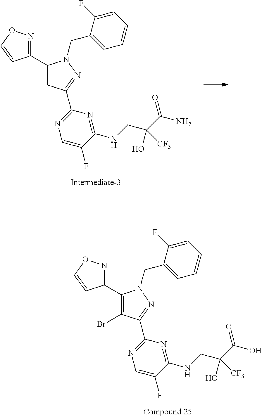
C1(C2=CC(C3=NC=C(F)C(NCC(C(N)=O)(O)[CF3])=N3)=NN2CC2=CC=CC=C2F)=NOC=C1.C1(C2=C(Br)C(C3=NC=C(F)C(NCC(C(O)=O)(O)[CF3])=N3)=NN2CC2=CC=CC=C2F)=NOC=C1
